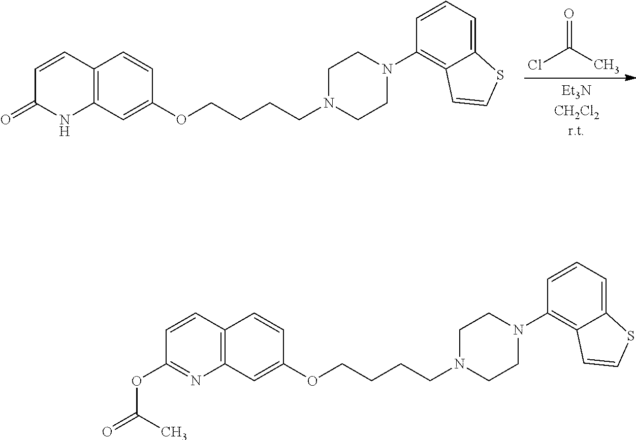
C1=CC2=C(NC1=O)C=C(OCCCCN1CCN(C3=C4C(=CC=C3)SC=C4)CC1)C=C2.ClC(C)=O.C1=CC2=C(N=C1OC(=O)C)C=C(OCCCCN1CCN(C3=C4C(=CC=C3)SC=C4)CC1)C=C2
